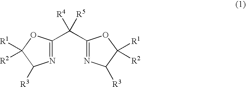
N1=C(C(C2=NC([R3])C([R1])([R2])O2)([R5])[R4])OC([R1])([R2])C1[R3]
